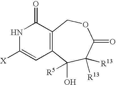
C12=C(C(O)([R5])C([R13])([R13])C(=O)OC1)C=C([X])NC2=O
